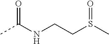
CC(NCCS(C)=O)=O
